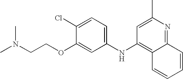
CN(CCOC1=CC(NC2=C3C(=NC(C)=C2)C=CC=C3)=CC=C1Cl)C
